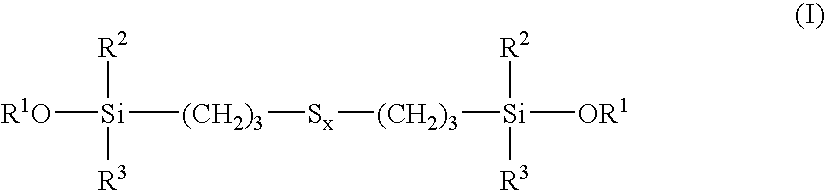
[R1O][Si]([(CH2)3][Sx][(CH2)3][Si]([R2])([R3])[OR1])([R2])[R3]
